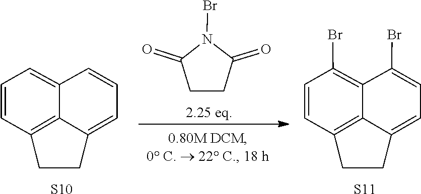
C1=CC=C2CCC3=C2C1=CC=C3.[S10].BrN1C(=O)CCC1=O.C1(Br)=CC=C2CCC3=C2C1=C(Br)C=C3.[S11]
